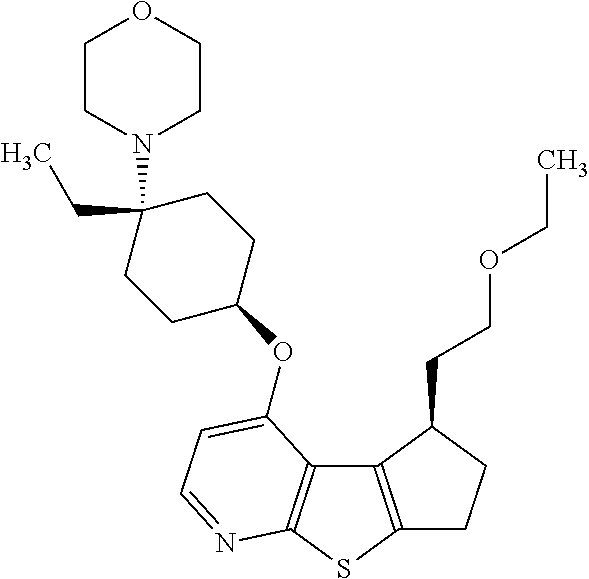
C1C2=C(C(CCOCC)C1)C1=C(S2)N=CC=C1OC1CCC(N2CCOCC2)(CC)CC1
